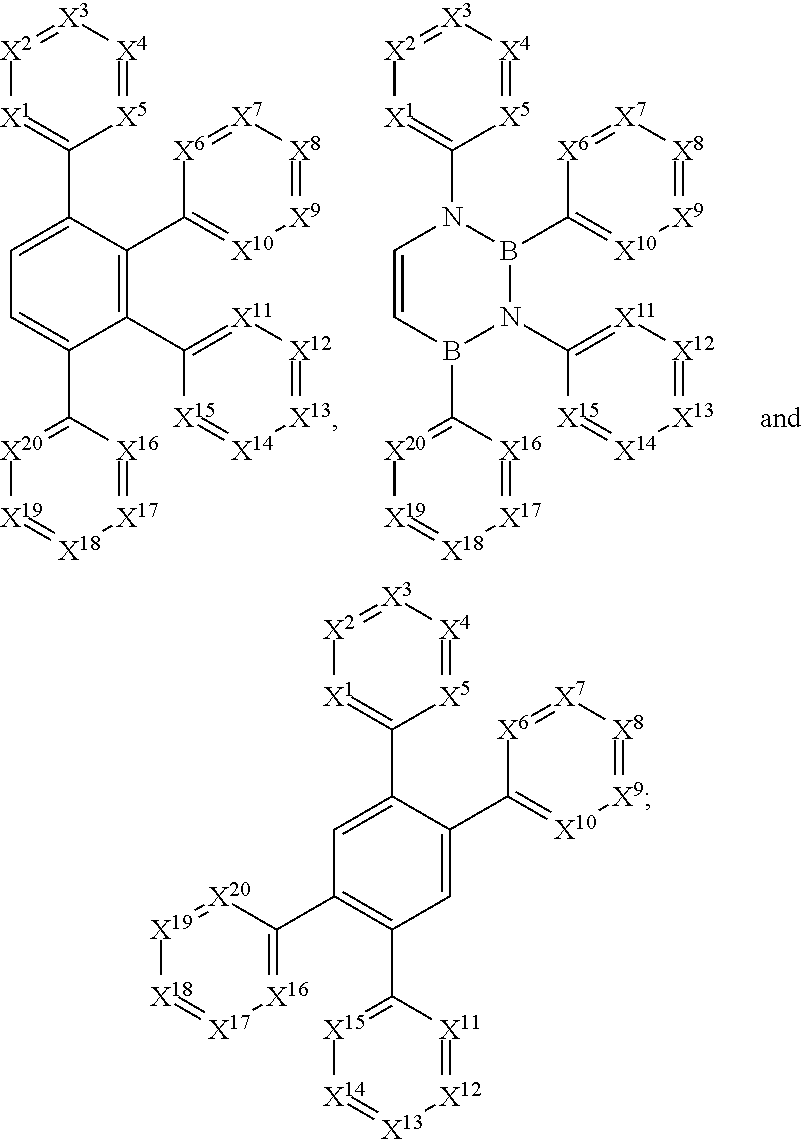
C1=C(C2=[X1][X2]=[X3][X4]=[X5]2)C(C2=[X10][X9]=[X8][X7]=[X6]2)=C(C2=[X11][X12]=[X13][X14]=[X15]2)C(C2=[X20][X19]=[X18][X17]=[X16]2)=C1.C1=CB(C2=[X20][X19]=[X18][X17]=[X16]2)N(C2=[X11][X12]=[X13][X14]=[X15]2)B(C2=[X10][X9]=[X8][X7]=[X6]2)N1C1=[X1][X2]=[X3][X4]=[X5]1.C1=C(C2=[X1][X2]=[X3][X4]=[X5]2)C(C2=[X10][X9]=[X8][X7]=[X6]2)=CC(C2=[X15][X14]=[X13][X12]=[X11]2)=C1C1=[X16][X17]=[X18][X19]=[X20]1
